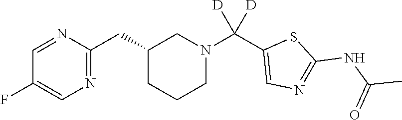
C1(CC2=NC=C(F)C=N2)CCCN(C(C2=CN=C(NC(C)=O)S2)([D])[D])C1
